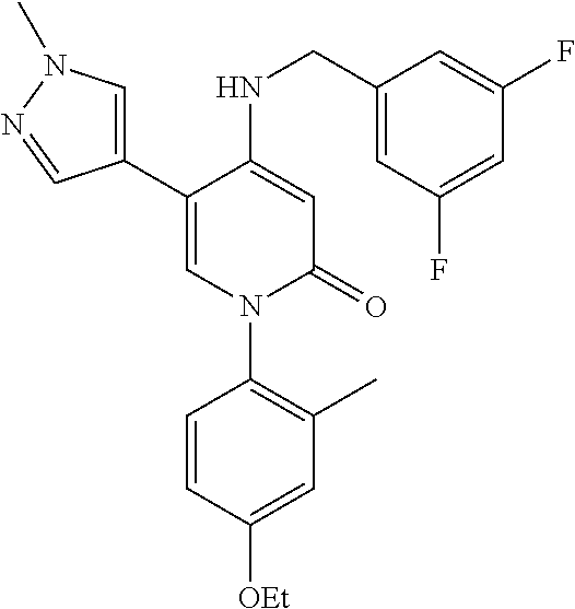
C1(C2=CN(C)N=C2)=CN(C2=C(C)C=C([OEt])C=C2)C(=O)C=C1NCC1=CC(F)=CC(F)=C1
